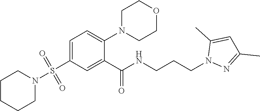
C1CCCN(S(C2=CC=C(N3CCOCC3)C(C(NCCCN3N=C(C)C=C3C)=O)=C2)(=O)=O)C1
